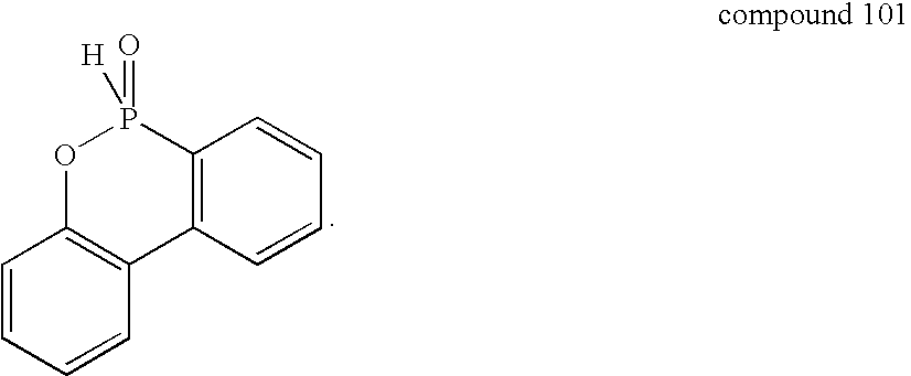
C1=CC=CC2=C1OP(=O)([H])C1=C2C=CC=C1
